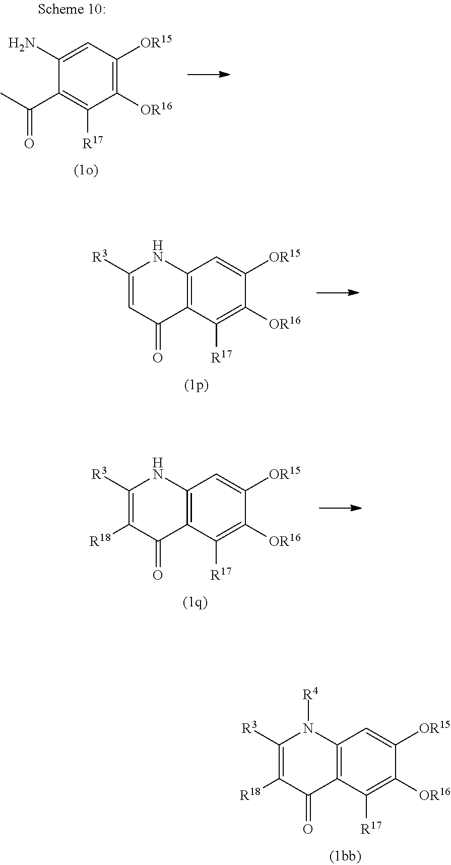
C1([R3])=CC(=O)C2=C(N1)C=C([OR15])C([OR16])=C2[R17].C1([R3])=C([R18])C(=O)C2=C(N1[R4])C=C([OR15])C([OR16])=C2[R17].C1(N)=CC([OR15])=C([OR16])C([R17])=C1C(C)=O.C1([R3])=C([R18])C(=O)C2=C(N1)C=C([OR15])C([OR16])=C2[R17]
